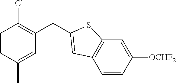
C1=CC(C)=CC(CC2=CC3=C(C=C([OCHF2])C=C3)S2)=C1Cl
